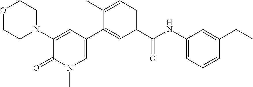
O1CCN(C2=CC(C3=CC(C(NC4=CC=CC(CC)=C4)=O)=CC=C3C)=CN(C)C2=O)CC1
